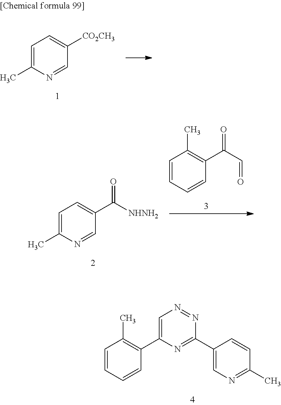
C1=C(C)N=CC([CO2CH3])=C1.C1=C(C)N=CC(C([NHNH2])=O)=C1.C1=CC=CC(C(C=O)=O)=C1C.C1=CC=CC(C2=CN=NC(C3=CN=C(C)C=C3)=N2)=C1C
